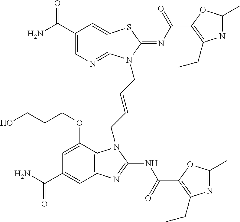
C12=NC=C(C(=O)N)C=C1SC(=NC(=O)C1=C(CC)N=C(C)O1)N2CC=CCN1C2=C(N=C1NC(=O)C1=C(CC)N=C(C)O1)C=C(C(=O)N)C=C2OCCCO
